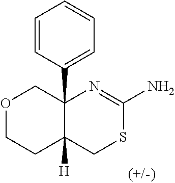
C1=CC(C23COCCC2([H])CSC(N)=N3)=CC=C1
